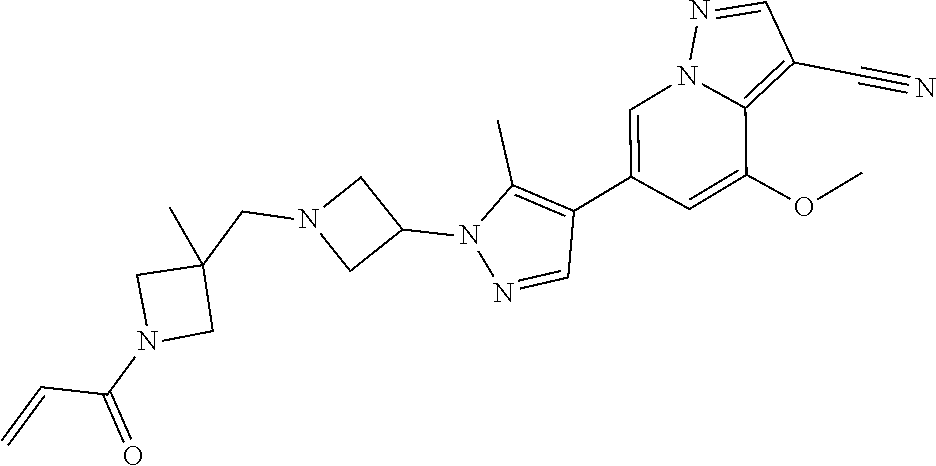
C1=C(C2=C(C)N(C3CN(CC4(C)CN(C(=O)C=C)C4)C3)N=C2)C=C(OC)C2=C(C#N)C=NN12
